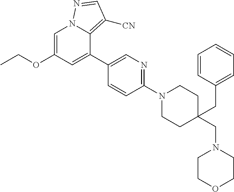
C1=C(OCC)C=C(C2=CN=C(N3CCC(CN4CCOCC4)(CC4=CC=CC=C4)CC3)C=C2)C2=C([CN])C=NN12
